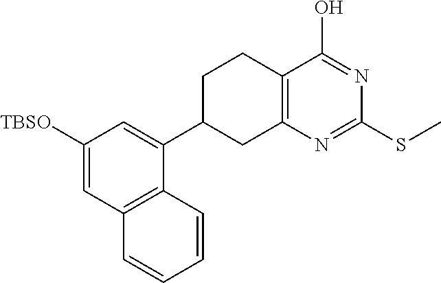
C1([TBSO])=CC2=C(C(C3CC4=C(CC3)C(O)=NC(SC)=N4)=C1)C=CC=C2
